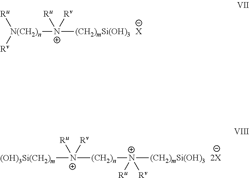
[N(CH2)n]([Rv])([Ru])[N+]([(CH2)mSi(OH)3])([Rv])[Ru].[X].[(OH)3Si(CH2)m][N+]([(CH2)n][N+]([(CH2)mSi(OH)3])([Rv])[Ru])([Ru])[Rv]
